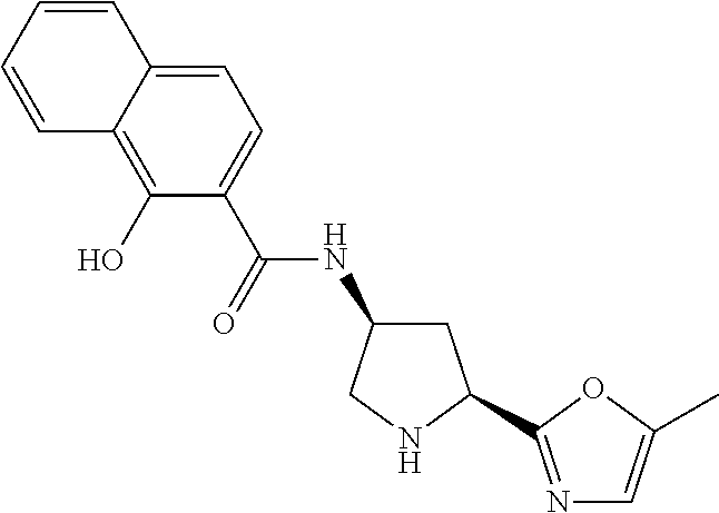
C1=C2C(=C(O)C(C(=O)NC3CC(C4=NC=C(C)O4)NC3)=C1)C=CC=C2
